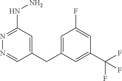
C1=C(CC2=CC(NN)=NN=C2)C=C(C(F)(F)F)C=C1F
